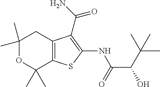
C1(C)(C)OC(C)(C)C2=C(C1)C(C(=O)N)=C(NC(C(O)C(C)(C)C)=O)S2
